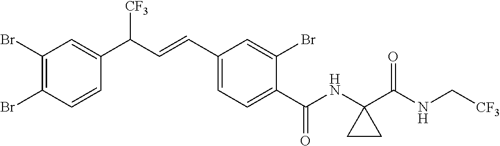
C1(Br)=C(Br)C=CC(C(C=CC2=CC=C(C(NC3(C(NC[CF3])=O)CC3)=O)C(Br)=C2)[CF3])=C1
